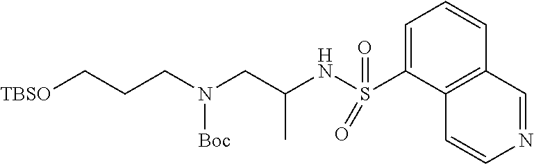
C1=C(S(=O)(=O)NC(CN(CCC[TBSO])[Boc])C)C2=C(C=C1)C=NC=C2
